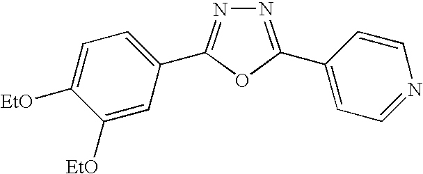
N1=C(C2=CC=C([EtO])C([EtO])=C2)OC(C2=CC=NC=C2)=N1
